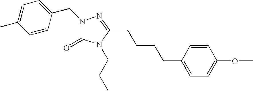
N1(CC2=CC=C(C)C=C2)C(=O)N(CCC)C(CCCCC2=CC=C(OC)C=C2)=N1
